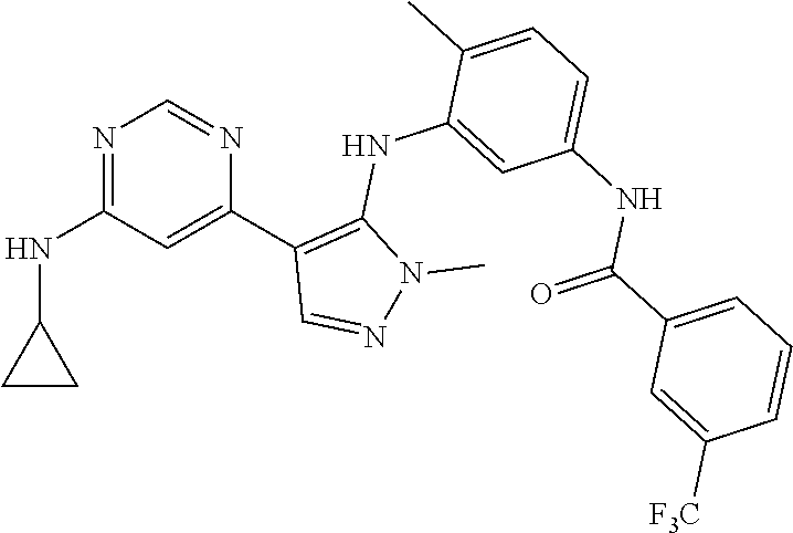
N1=C(NC2CC2)C=C(C2=C(NC3=CC(NC(C4=CC=CC([F3C])=C4)=O)=CC=C3C)N(C)N=C2)N=C1
